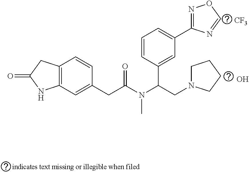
O.C12=C(C=C(CC(N(C(CN3CCCC3)C3=CC(C4=NOC=N4)=CC=C3)C)=O)C=C1)NC(=O)C2.[CF3]
